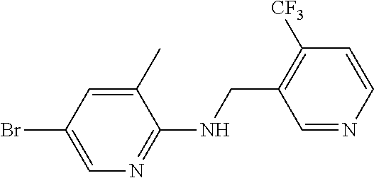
BrC1=CN=C(NCC2=C([CF3])C=CN=C2)C(C)=C1
